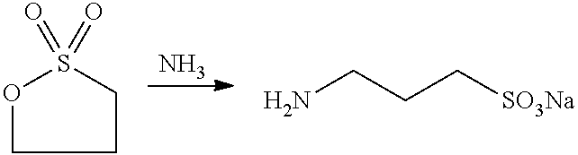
N.O1CCCS1(=O)=O.NCCC[SO3Na]
